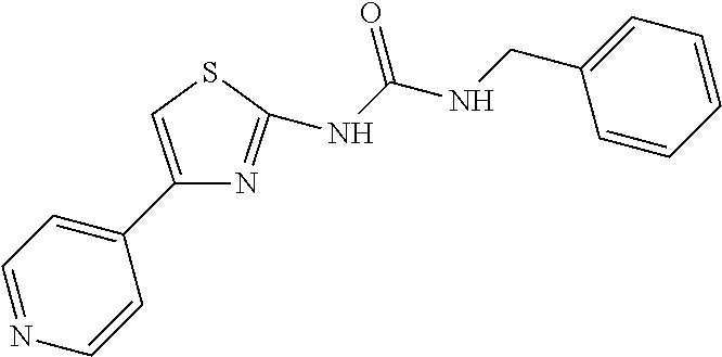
C1(C2=CC=NC=C2)=CSC(NC(NCC2=CC=CC=C2)=O)=N1
